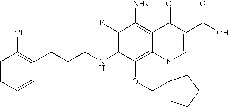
C1(F)=C(NCCCC2=C(Cl)C=CC=C2)C2=C3C(=C1N)C(=O)C(C(O)=O)=CN3C1(CO2)CCCC1
